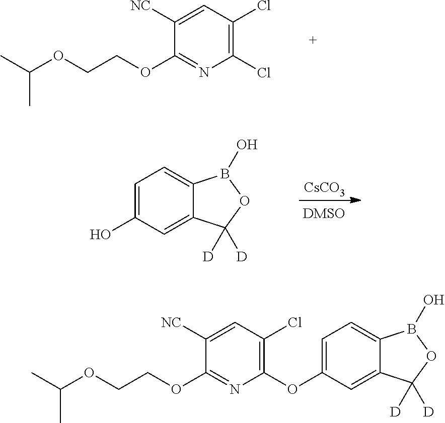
C1(Cl)=C(Cl)C=C([NC])C(OCCOC(C)C)=N1.[CsCO3].C1=C(O)C=C2C(=C1)B(O)OC2([D])[D].C1(OC2=CC=C3C(=C2)C([D])([D])OB3O)=C(Cl)C=C([NC])C(OCCOC(C)C)=N1
